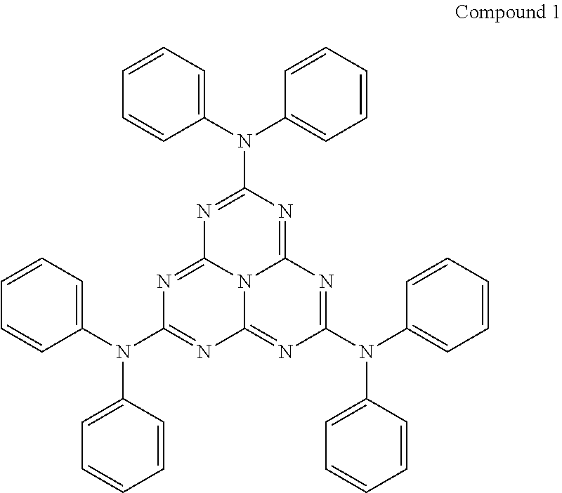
C1(N(C2=CC=CC=C2)C2=NC3=NC(N(C4=CC=CC=C4)C4=CC=CC=C4)=NC4=NC(N(C5=CC=CC=C5)C5=CC=CC=C5)=NC(=N2)N43)=CC=CC=C1
